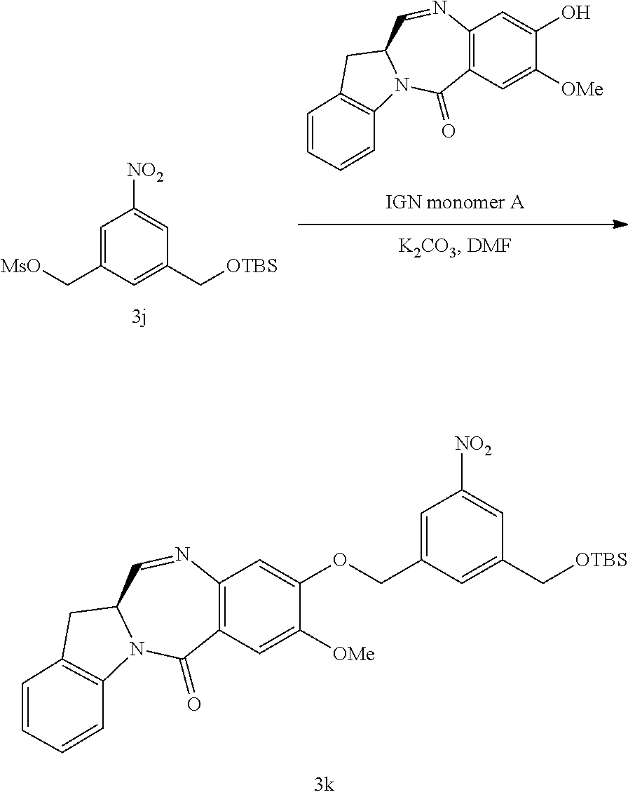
C12=C(C=C([OMe])C(O)=C1)C(=O)N1C(C=N2)CC2=C1C=CC=C2.C1=C(C[MsO])C=C(C[OTBS])C=C1[NO2].C12=C(C=C([OMe])C(OCC3=CC([NO2])=CC(C[OTBS])=C3)=C1)C(=O)N1C(C=N2)CC2=C1C=CC=C2
